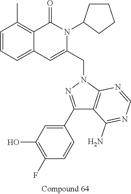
C1=CC=C2C(=C1C)C(=O)N(C1CCCC1)C(CN1N=C(C3=CC(O)=C(F)C=C3)C3=C1N=CN=C3N)=C2
